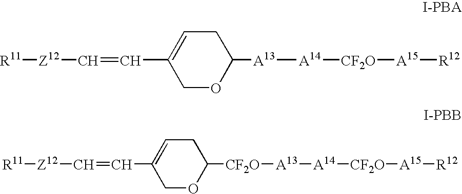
C1OC([CF2O][A13][A14][CF2O][A15][R12])CC=C1C=C[Z12][R11].C1OC([A13][A14][CF2O][A15][R12])CC=C1C=C[Z12][R11]
